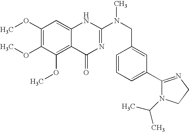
C1(OC)=C(OC)C(OC)=C2C(=C1)NC(N(CC1=CC(C3=NCCN3C(C)C)=CC=C1)C)=NC2=O
